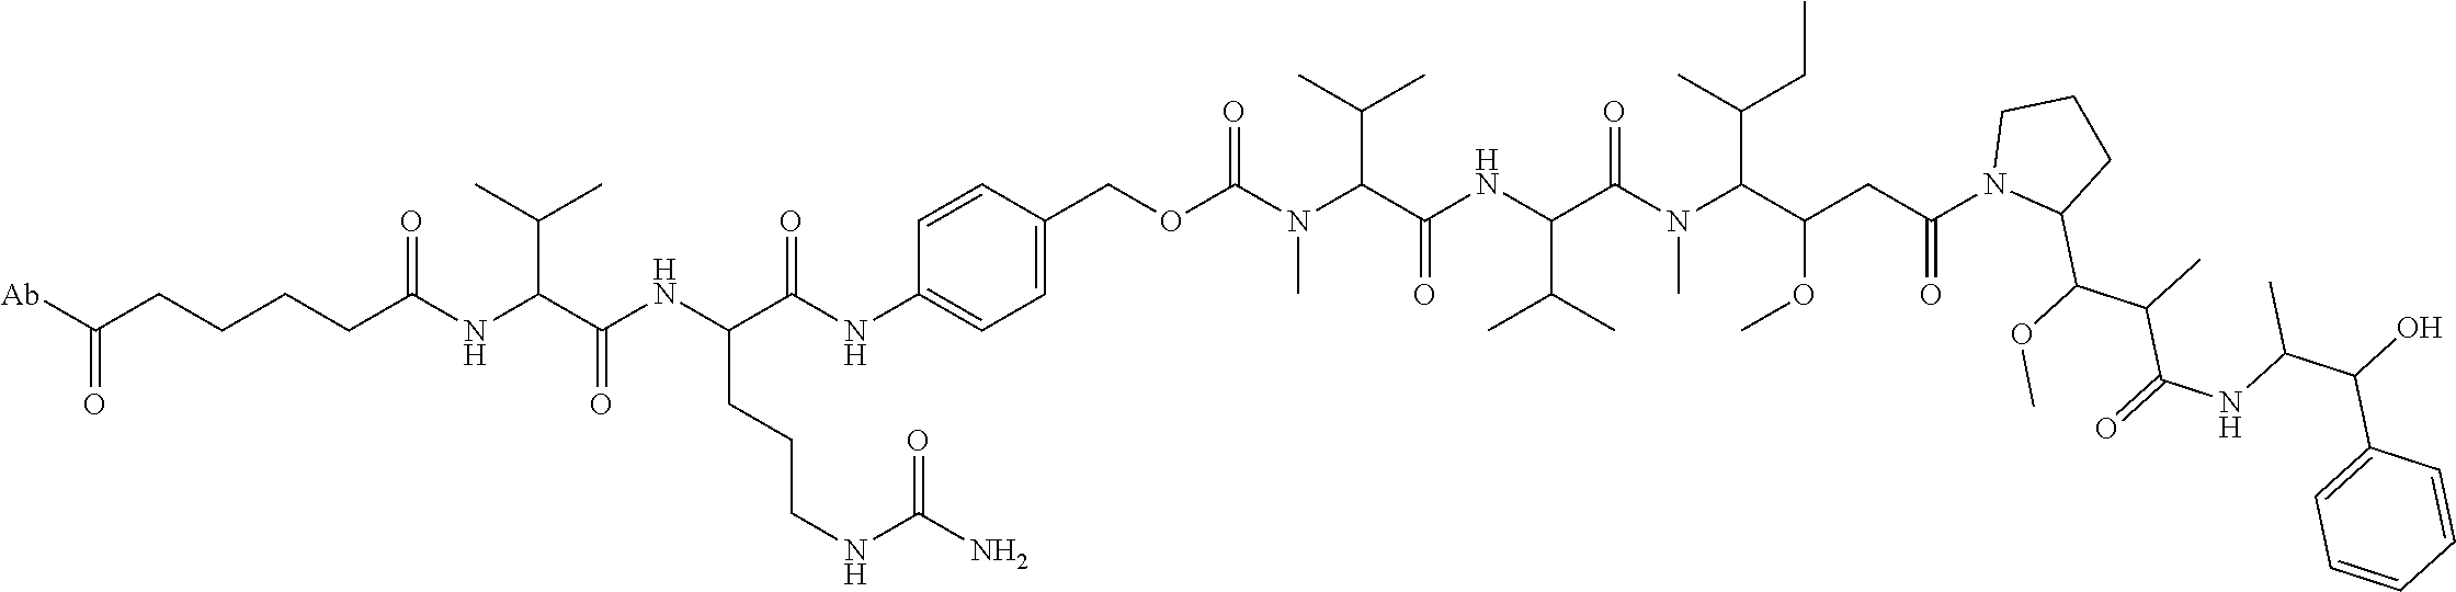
C(CCCCC(NC(C(C)C)C(=O)NC(CCCNC(N)=O)C(NC1=CC=C(COC(N(C(C(NC(C(N(C(C(C)CC)C(OC)CC(=O)N2C(C(OC)C(C)C(=O)NC(C(O)C3=CC=CC=C3)C)CCC2)C)=O)C(C)C)=O)C(C)C)C)=O)C=C1)=O)=O)([Ab])=O
